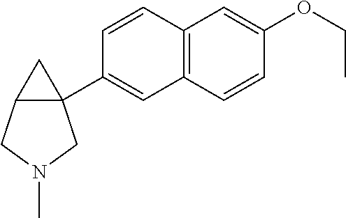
C12(C3=CC4=C(C=C3)C=C(OCC)C=C4)C(CN(C)C1)C2
